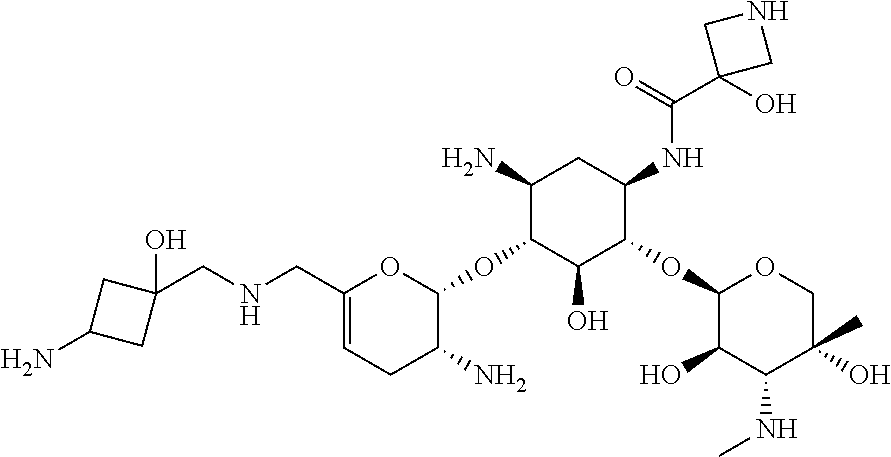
C1(N)C(OC2OC(CNCC3(O)CC(N)C3)=CCC2N)C(O)C(OC2C(O)C(NC)C(O)(C)CO2)C(NC(C2(O)CNC2)=O)C1
